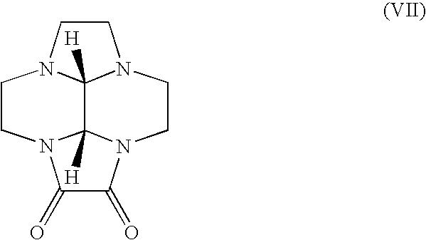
C1CN2C3([H])C4([H])N(C(=O)C(=O)N4CCN13)CC2
